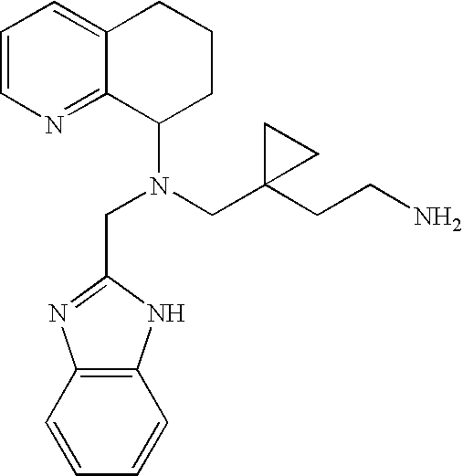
C1=CN=C2C(=C1)CCCC2N(CC1=NC2=C(N1)C=CC=C2)CC1(CCN)CC1
